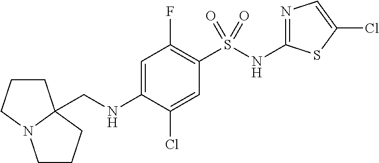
N1=C(NS(C2=C(F)C=C(NCC34CCCN3CCC4)C(Cl)=C2)(=O)=O)SC(Cl)=C1
